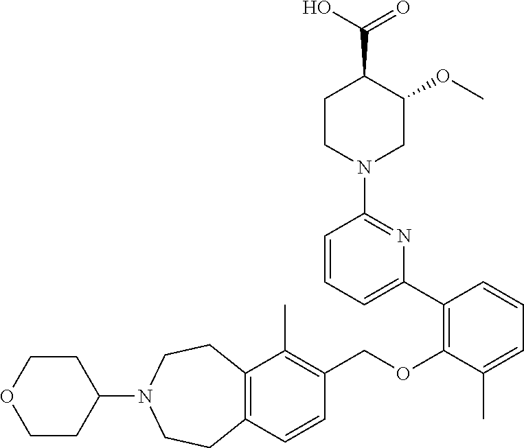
C12=C(C=CC(COC3=C(C4=CC=CC(N5CC(OC)C(C(O)=O)CC5)=N4)C=CC=C3C)=C1C)CCN(C1CCOCC1)CC2
